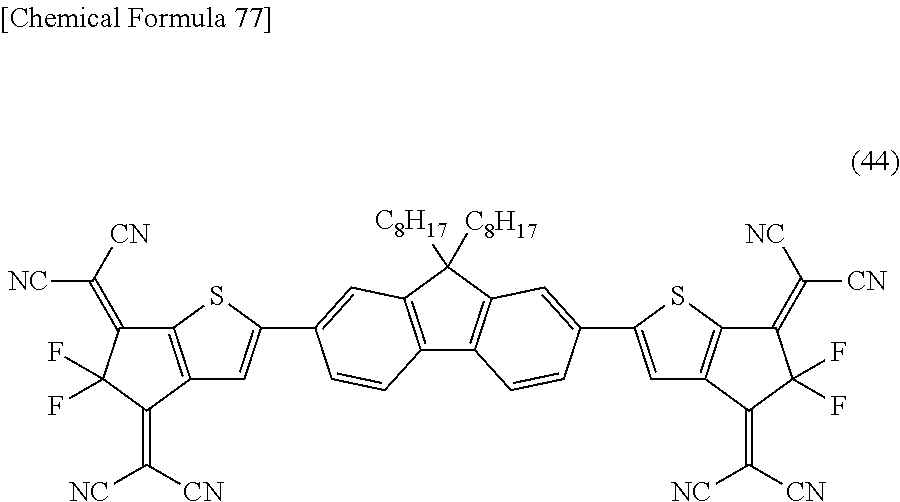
C12=C(C(=C([NC])[CN])C(F)(F)C1=C([CN])[NC])C=C(C1=CC3=C(C4=C(C3([C8H17])[C8H17])C=C(C3=CC5=C(S3)C(=C([NC])[CN])C(F)(F)C5=C([CN])[NC])C=C4)C=C1)S2
